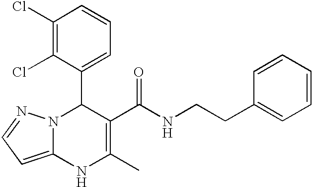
C1(Cl)=C(Cl)C(C2N3C(=CC=N3)NC(C)=C2C(NCCC2=CC=CC=C2)=O)=CC=C1
